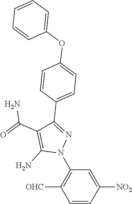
C1=CC([NO2])=CC(N2N=C(C3=CC=C(OC4=CC=CC=C4)C=C3)C(C(=O)N)=C2N)=C1[OHC]
